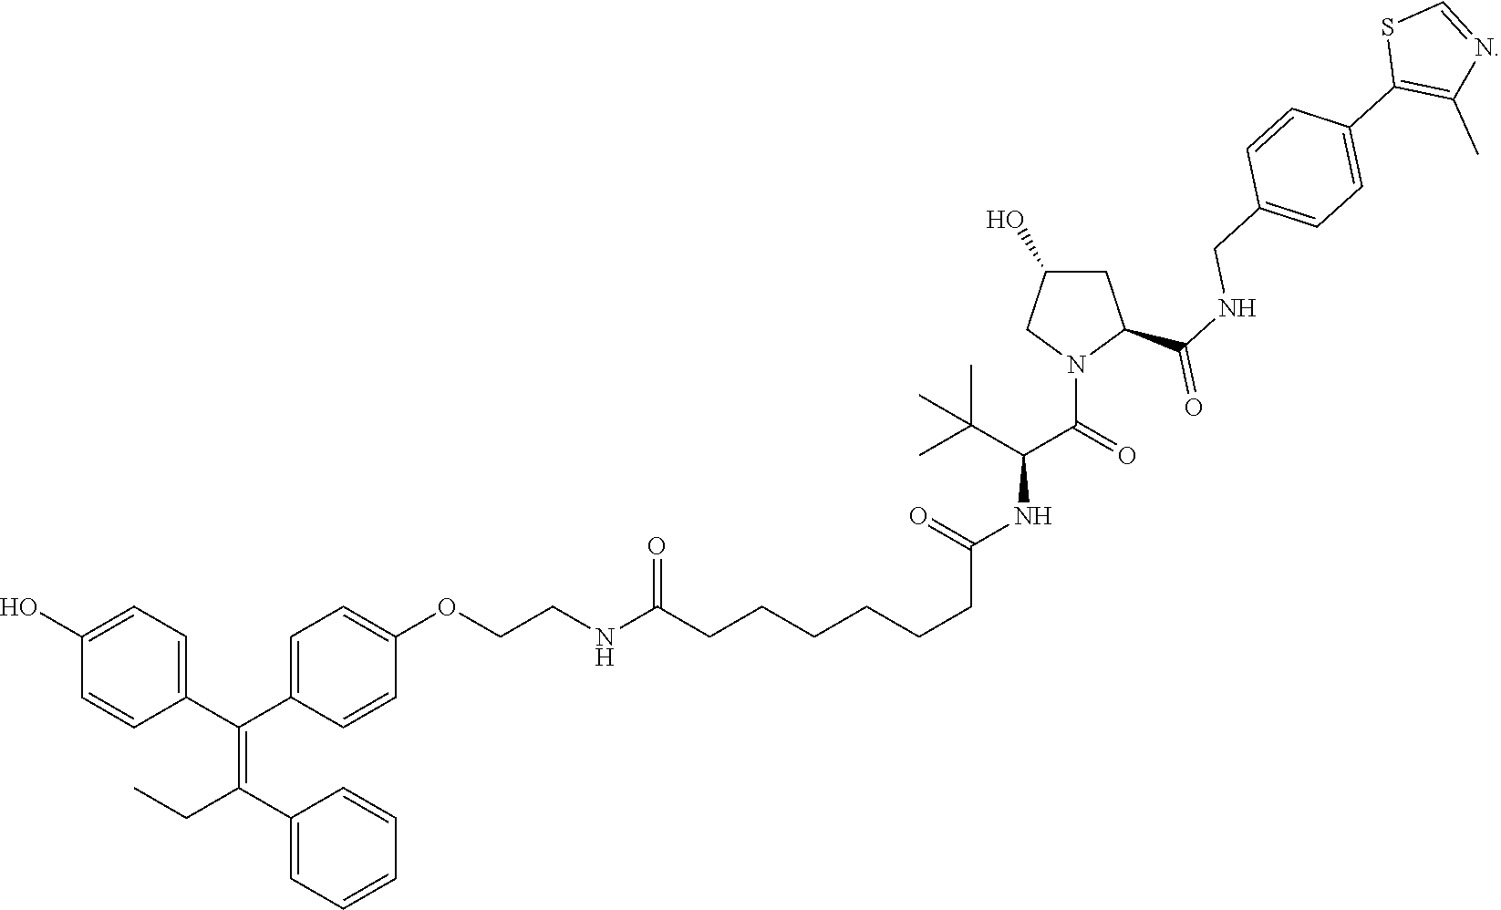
C1(C(=C(C2=CC=CC=C2)CC)C2=CC=C(OCCNC(CCCCCCC(NC(C(=O)N3C(C(NCC4=CC=C(C5=C(C)N=CS5)C=C4)=O)CC(O)C3)C(C)(C)C)=O)=O)C=C2)=CC=C(O)C=C1
